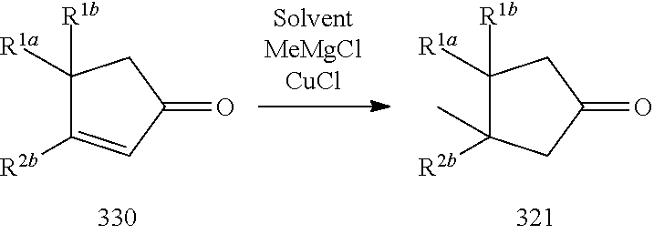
C1([R1a])([R1b])C([R2b])(C)CC(=O)C1.C1([R1a])([R1b])C([R2b])=CC(=O)C1
